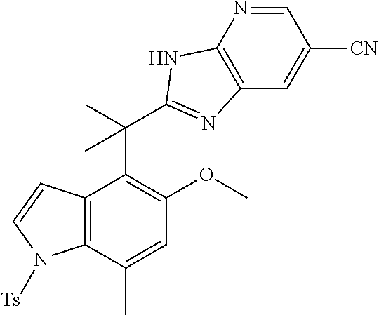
C12=C(C(C)=CC(OC)=C1C(C1=NC3=C(N=CC([CN])=C3)N1)(C)C)N([Ts])C=C2
